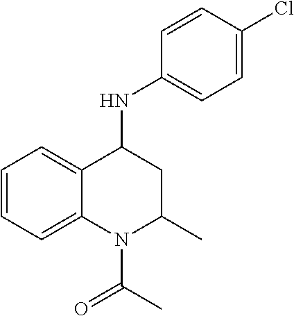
C1=C(Cl)C=CC(NC2C3=CC=CC=C3N(C(C)=O)C(C)C2)=C1
